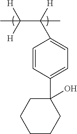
C1=CC(C2(O)CCCCC2)=CC=C1C([H])(C([H])([H])C)C
